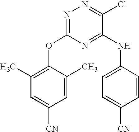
N1=C(OC2=C(C)C=C([CN])C=C2C)N=C(NC2=CC=C([CN])C=C2)C(Cl)=N1
